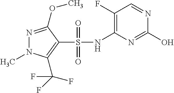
OC1=NC(NS(C2=C(C(F)(F)F)N(C)N=C2OC)(=O)=O)=C(F)C=N1
